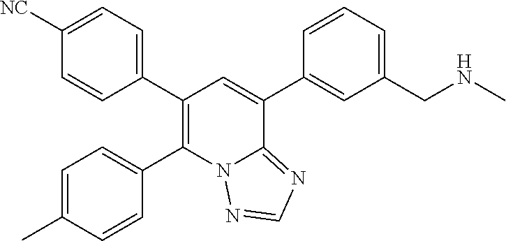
C1=C(C)C=CC(C2=C(C3=CC=C([NC])C=C3)C=C(C3=CC(CNC)=CC=C3)C3=NC=NN23)=C1
